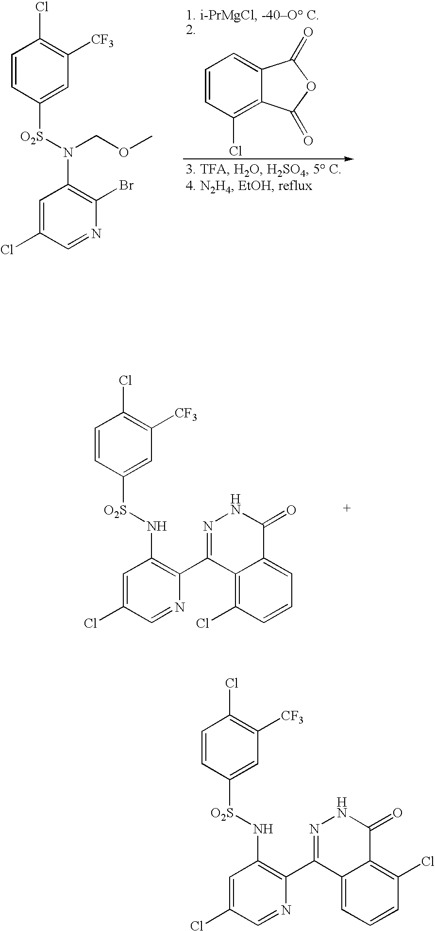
C1=CC(Cl)=C2C(=C1)C(=O)OC2=O.C1=CC([O2S]N(C2=C(Br)N=CC(Cl)=C2)COC)=CC([CF3])=C1Cl.C1=CC([O2S]NC2=C(C3=NNC(=O)C4=CC=CC(Cl)=C34)N=CC(Cl)=C2)=CC([CF3])=C1Cl.C1=CC([O2S]NC2=C(C3=NNC(=O)C4=C(Cl)C=CC=C34)N=CC(Cl)=C2)=CC([CF3])=C1Cl
